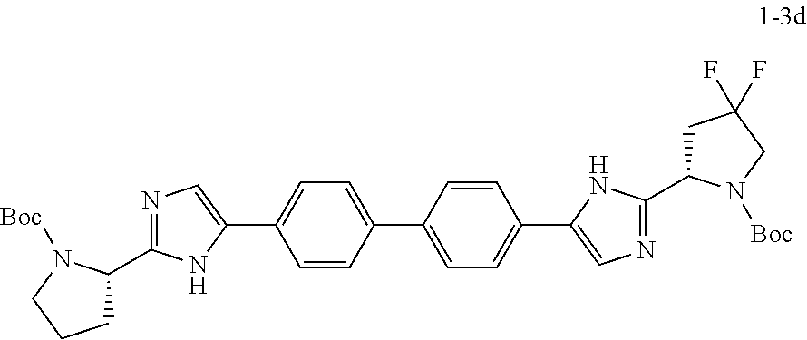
C1C(C2=NC=C(C3=CC=C(C4=CC=C(C5=CN=C(C6CC(F)(F)CN6[Boc])N5)C=C4)C=C3)N2)N([Boc])CC1
